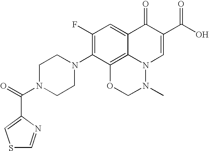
S1C=NC(C(=O)N2CCN(C3=C(F)C=C4C5=C3OCN(C)N5C=C(C(O)=O)C4=O)CC2)=C1
